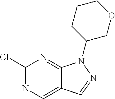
C1(Cl)=NC=C2C(=N1)N(C1COCCC1)N=C2
